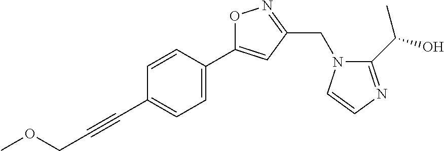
C1=CC(C2=CC(CN3C(C(O)C)=NC=C3)=NO2)=CC=C1C#CCOC
